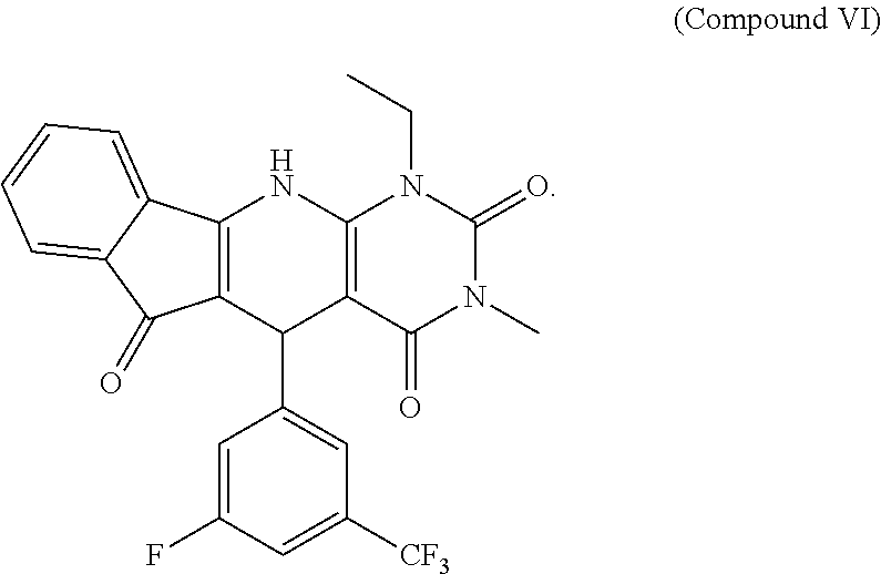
C12=C(C(C3=CC([CF3])=CC(F)=C3)C3=C(N1)N(CC)C(=O)N(C)C3=O)C(=O)C1=CC=CC=C21
